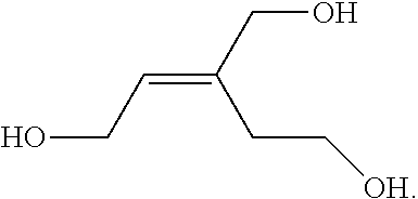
OCC=C(CO)CC[OH]
